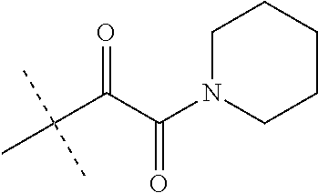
C(C(C(N1CCCCC1)=O)=O)(C)(C)C
